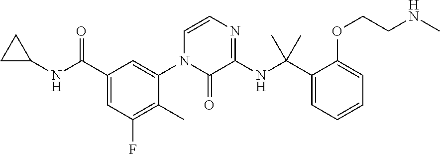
C1C(NC(C2=CC(F)=C(C)C(N3C(=O)C(NC(C4=CC=CC=C4OCCNC)(C)C)=NC=C3)=C2)=O)C1
